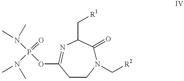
C1CN(C[R2])C(=O)C(C[R1])N=C1OP(=O)(N(C)C)N(C)C
